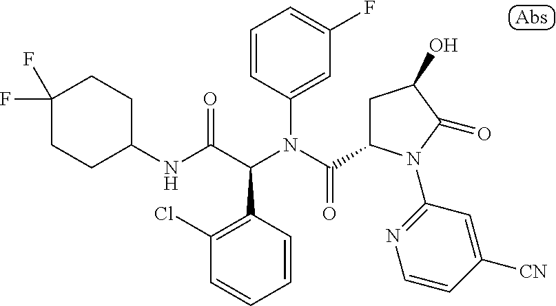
C1(NC(C(N(C(=O)C2CC(O)C(=O)N2C2=NC=CC([CN])=C2)C2=CC(F)=CC=C2)C2=C(Cl)C=CC=C2)=O)CCC(F)(F)CC1
